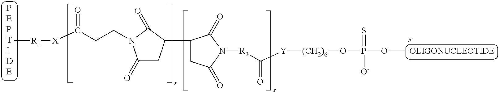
C[R1][X]C(CCN1C(=O)CC(C2CC(=O)N([R3]C([Y][(CH2)6]OP(OC)(=S)[O-])=O)C2=O)C1=O)=O
